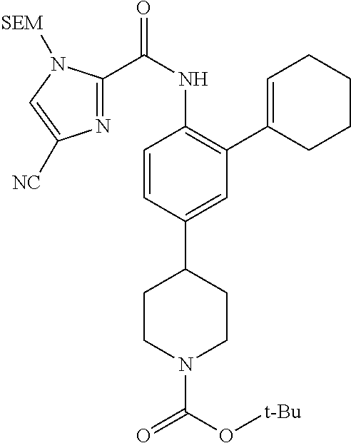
C1=CC(C2CCN(C(O[t-Bu])=O)CC2)=CC(C2=CCCCC2)=C1NC(=O)C1=NC([NC])=CN1[SEM]
